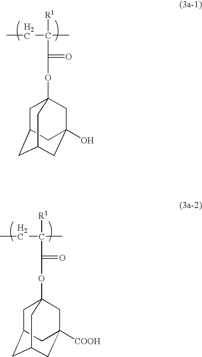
C1C2CC3CC(O)(CC1(OC(=O)C(C)(CC)[R1])C3)C2.C1C2CC3CC([COOH])(CC1(OC(=O)C(C)(CC)[R1])C3)C2
